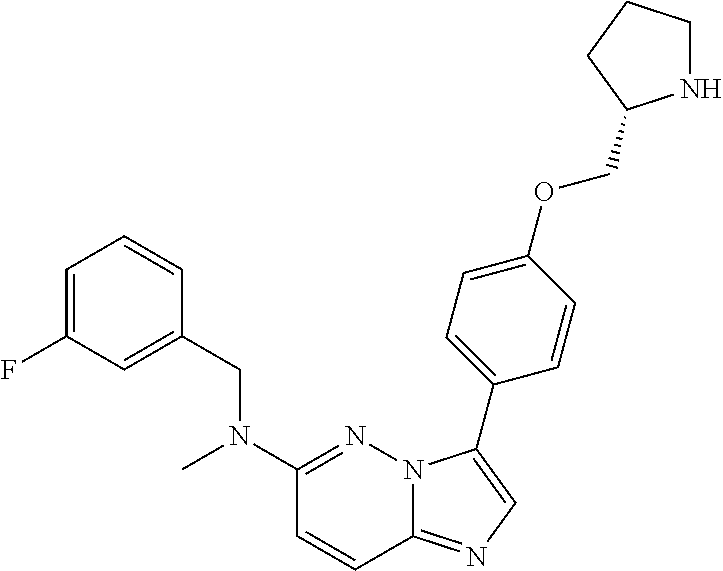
C1(N(CC2=CC(F)=CC=C2)C)=NN2C(=NC=C2C2=CC=C(OCC3NCCC3)C=C2)C=C1
